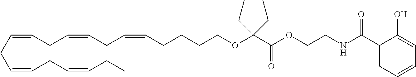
O=C(OCCNC(C1=CC=CC=C1O)=O)C(OCCCCC=CCC=CCC=CCC=CCC=CCC)(CC)CC
